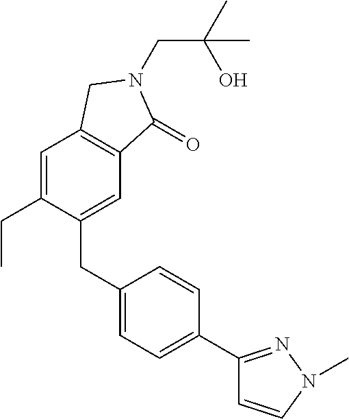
C(N1C(=O)C2=C(C=C(CC)C(CC3=CC=C(C4=NN(C)C=C4)C=C3)=C2)C1)C(O)(C)C
